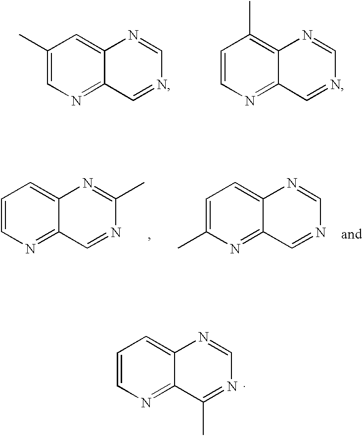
C1(C)=CN=C2C(=C1)N=CN=C2.C1=CN=C2C(=C1C)N=CN=C2.C1=CN=C2C(=C1)N=C(C)N=C2.C1=C(C)N=C2C(=C1)N=CN=C2.C1=CN=C2C(=C1)N=CN=C2C
